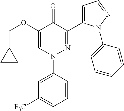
C1=CC=C([F3C])C=C1N1N=C(C2=CC=NN2C2=CC=CC=C2)C(=O)C(OCC2CC2)=C1
